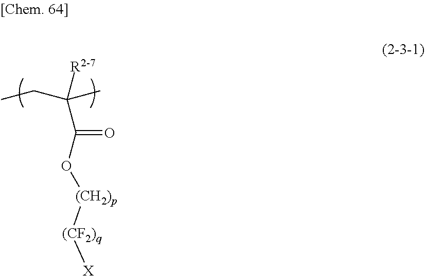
CCC(C)([R2-7])C(=O)O[(CH2)p][(CF2)q][X]
